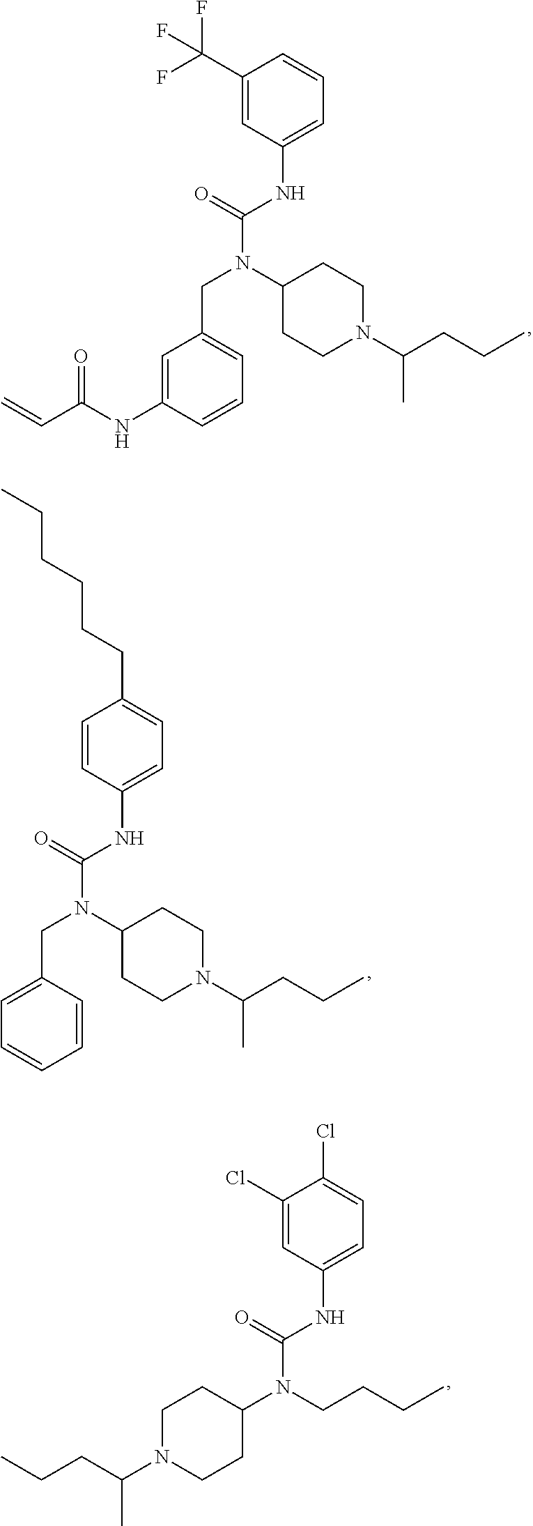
C1(NC(N(CC2=CC=CC=C2)C2CCN(C(C)CCC)CC2)=O)=CC=C(CCCCCC)C=C1.C1(NC(N(C2CCN(C(CCC)C)CC2)CCCC)=O)=CC=C(Cl)C(Cl)=C1.C1(NC(N(CC2=CC=CC(NC(C=C)=O)=C2)C2CCN(C(CCC)C)CC2)=O)=CC=CC(C(F)(F)F)=C1
